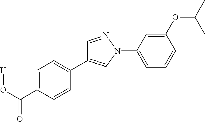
C1=C(C(O[H])=O)C=CC(C2=CN(C3=CC=CC(OC(C)C)=C3)N=C2)=C1
